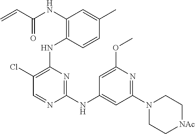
N(C1=C(NC2=C(Cl)C=NC(NC3=CC(N4CC[NAc]CC4)=NC(OC)=C3)=N2)C=CC(C)=C1)C(C=C)=O
